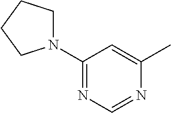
C1(N2CCCC2)=NC=NC(C)=C1
